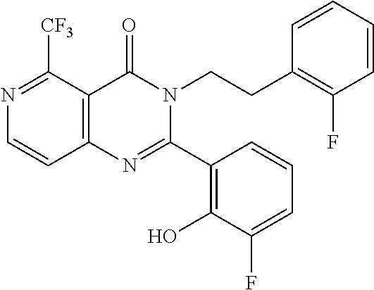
N1=C([CF3])C2=C(C=C1)N=C(C1=C(O)C(F)=CC=C1)N(CCC1=C(F)C=CC=C1)C2=O
